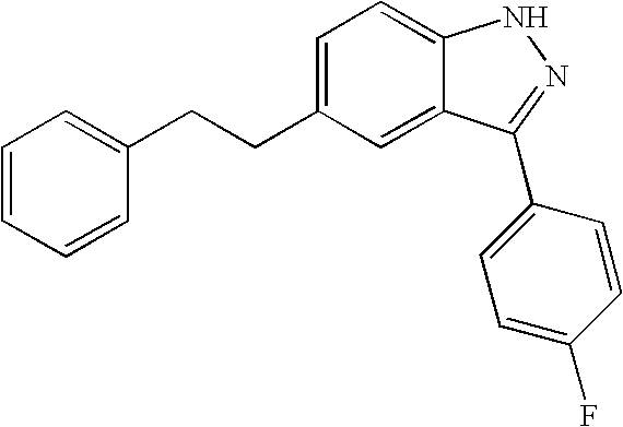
C(CC1=CC=C2C(=C1)C(C1=CC=C(F)C=C1)=NN2)C1=CC=CC=C1
